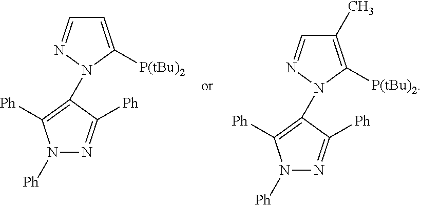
C1=C([P(tBu)2])N(C2=C([Ph])N([Ph])N=C2[Ph])N=C1.C1(C)=C([P(tBu)2])N(C2=C([Ph])N([Ph])N=C2[Ph])N=C1
